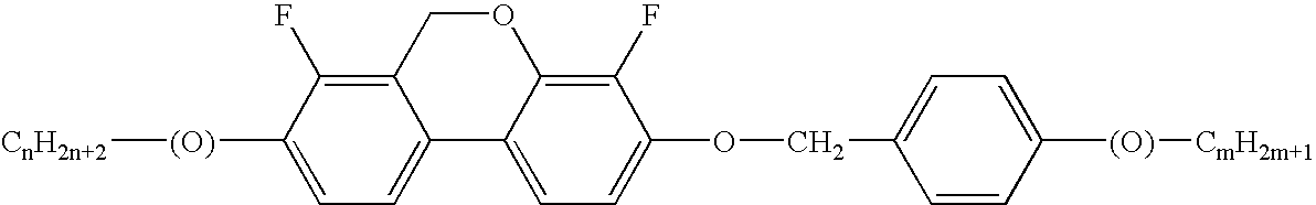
C12=C(F)C([(O)][CnH2n+2])=CC=C1C1=CC=C(OCC3=CC=C([(O)][CmH2m+1])C=C3)C(F)=C1OC2
